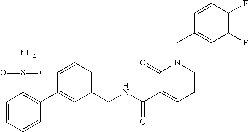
C1=CC=CC(C2=CC(CNC(C3=CC=CN(CC4=CC(F)=C(F)C=C4)C3=O)=O)=CC=C2)=C1S(N)(=O)=O
